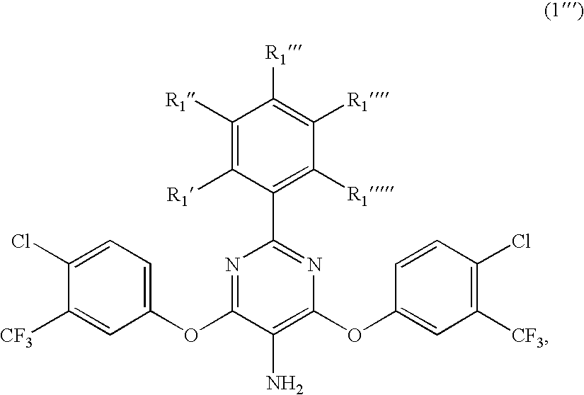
C1([R1])=C([R1])C(C2=NC(OC3=CC([CF3])=C(Cl)C=C3)=C(N)C(OC3=CC=C(Cl)C([CF3])=C3)=N2)=C([R1])C([R1])=C1[R1]
